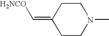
C1CN(C)CCC1=C[H2NCO]
